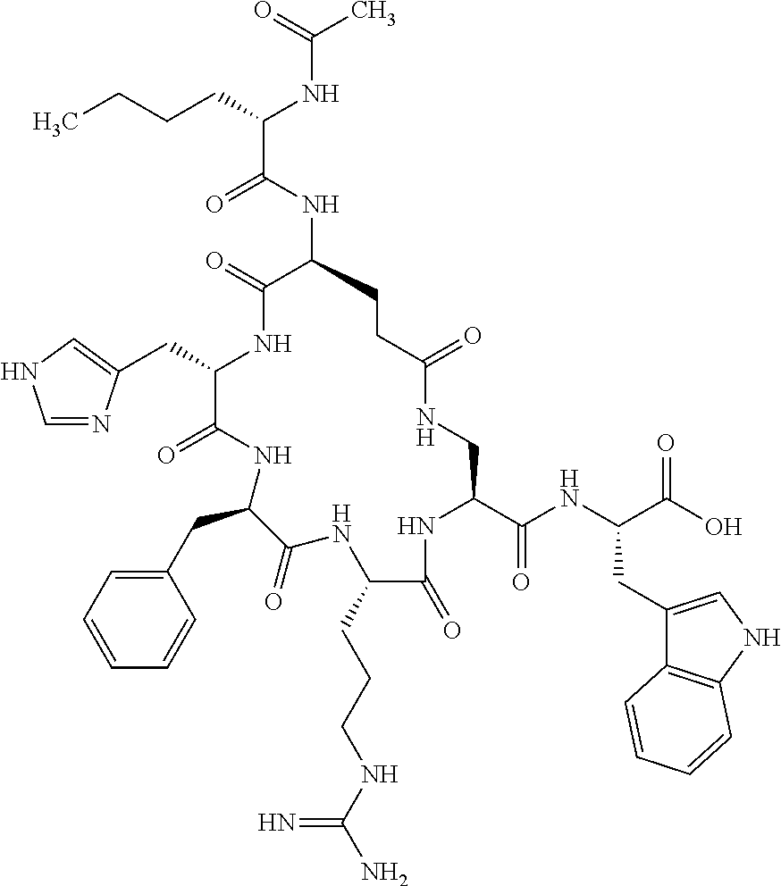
C(C1NC(=O)C(NC(C(CCCC)NC(C)=O)=O)CCC(=O)NCC(C(NC(C(O)=O)CC2=CNC3=C2C=CC=C3)=O)NC(=O)C(CCCNC(N)=N)NC(=O)C(CC2=CC=CC=C2)NC1=O)C1=CNC=N1
